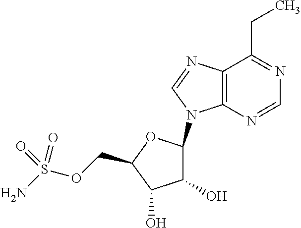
C1(O)C(N2C3=C(C(CC)=NC=N3)N=C2)OC(COS(N)(=O)=O)C1O
